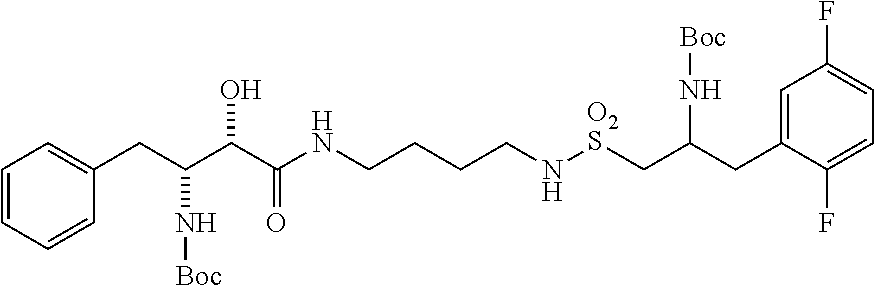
C(N[O2S]CC(CC1=CC(F)=CC=C1F)N[Boc])CCCNC(C(C(CC1=CC=CC=C1)N[Boc])O)=O
